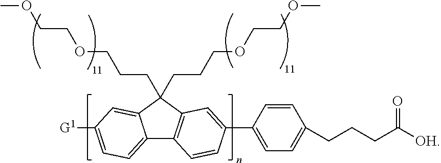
C12=CC=C([G1])C=C1C(CCCOCCOC)(CCCOCCOC)C1=C2C=CC(C2=CC=C(CCCC(=O)[OH])C=C2)=C1
